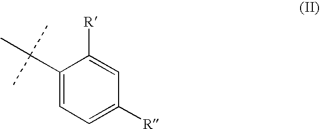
C1(C(C)(C)C)=CC=C([R])C=C1[R]
